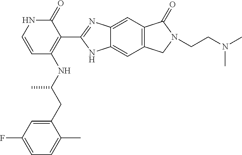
C1(=O)NC=CC(NC(CC2=CC(F)=CC=C2C)C)=C1C1=NC2=CC3=C(C=C2N1)CN(CCN(C)C)C3=O
